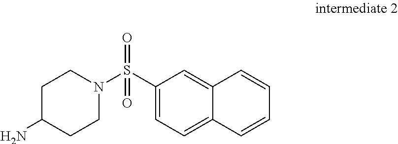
C1(S(N2CCC(N)CC2)(=O)=O)=CC=C2C(=C1)C=CC=C2
